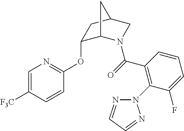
C1(C(=O)N2C3C(OC4=NC=C([F3C])C=C4)CC(C2)C3)=C(N2N=CC=N2)C(F)=CC=C1
